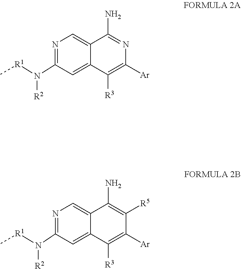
N1=C(N([R1]C)[R2])C=C2C(=C1)C(N)=NC([Ar])=C2[R3].N1=C(N([R1]C)[R2])C=C2C(=C1)C(N)=C([R5])C([Ar])=C2[R3]
